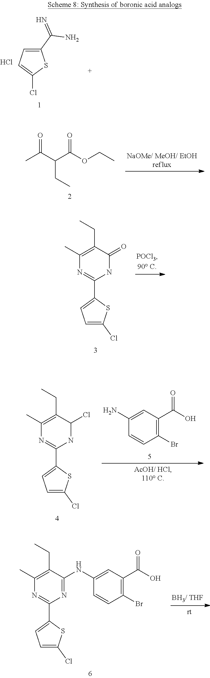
C1=C(C(=N)N)SC(Cl)=C1.Cl.CC(C(C(OCC)=O)CC)=O.C1(C)=C(CC)C(=O)NC(C2=CC=C(Cl)S2)=N1.C1(C)=C(CC)C(Cl)NC(C2=CC=C(Cl)S2)=N1.C1=CC(Br)=C(C(O)=O)C=C1N.C1(C)=C(CC)C(NC2=CC(C(O)=O)=C(Br)C=C2)=NC(C2=CC=C(Cl)S2)=N1
